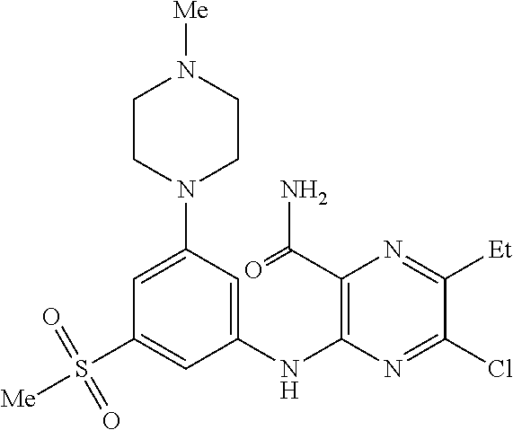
C1=C(N2CCN([Me])CC2)C=C(NC2=C(C(=O)N)N=C([Et])C(Cl)=N2)C=C1S([Me])(=O)=O
